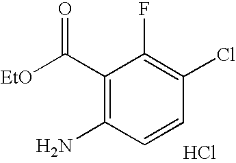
NC1=C(C(=O)[EtO])C(F)=C(Cl)C=C1.Cl
